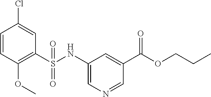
C1=CC(OC)=C(S(NC2=CN=CC(C(OCCC)=O)=C2)(=O)=O)C=C1Cl
